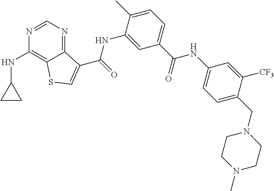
C1=NC(NC2CC2)=C2C(=N1)C(C(NC1=CC(C(NC3=CC=C(CN4CCN(C)CC4)C([CF3])=C3)=O)=CC=C1C)=O)=CS2
